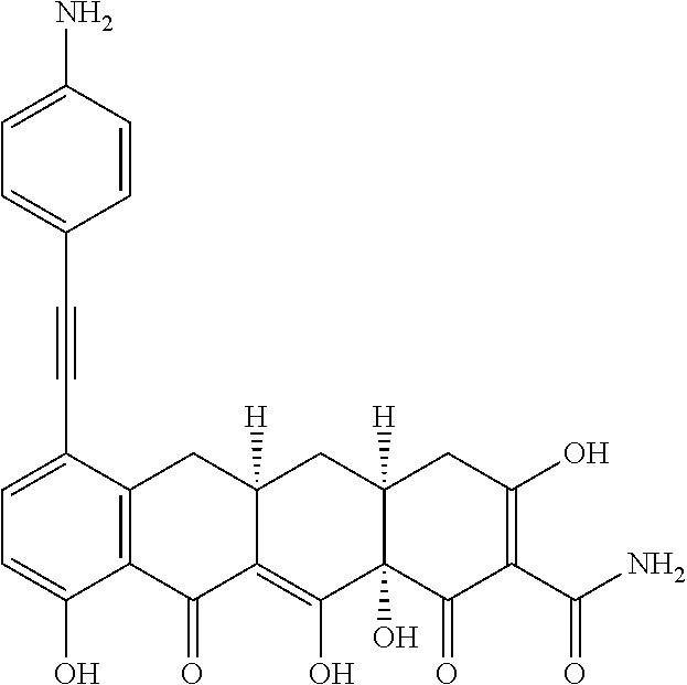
C1=C(C#CC2=CC=C(N)C=C2)C2=C(C(O)=C1)C(=O)C1=C(O)C3(O)C([H])(CC1([H])C2)CC(O)=C(C(N)=O)C3=O
